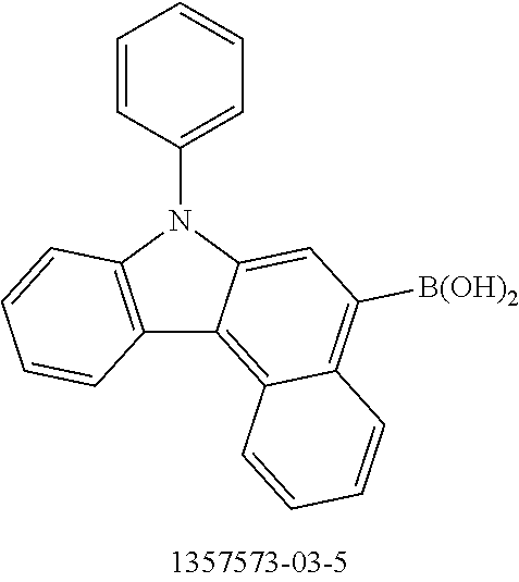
C12=C(N(C3=CC=CC=C3)C3=CC([B(OH)2])=C4C(=C13)C=CC=C4)C=CC=C2
